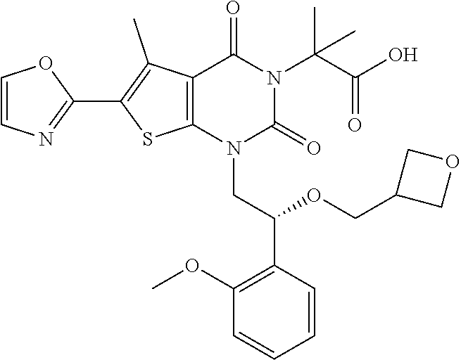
C12=C(N(CC(C3=C(OC)C=CC=C3)OCC3COC3)C(=O)N(C(C(O)=O)(C)C)C1=O)SC(C1=NC=CO1)=C2C
